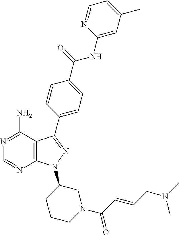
N1=C(N)C2=C(N=C1)N(C1CCCN(C(C=CCN(C)C)=O)C1)N=C2C1=CC=C(C(NC2=CC(C)=CC=N2)=O)C=C1
